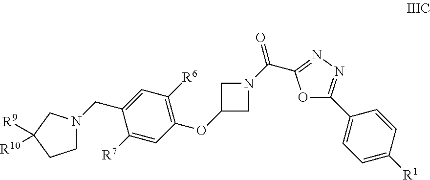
C1CC([R9])([R10])CN1CC1=CC([R6])=C(OC2CN(C(C3=NN=C(C4=CC=C([R1])C=C4)O3)=O)C2)C=C1[R7]
